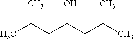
CC(CC(CC(C)C)O)C
